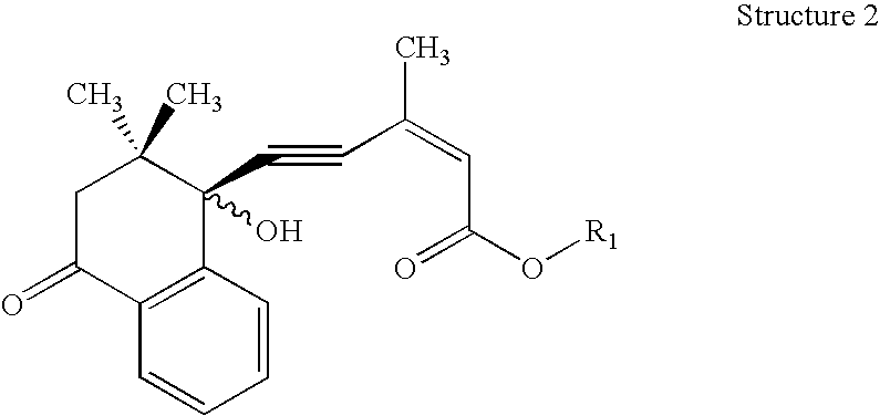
C12=C(C=CC=C1)C(C#CC(=CC(O[R1])=O)C)(O)C(C)(C)CC2=O
